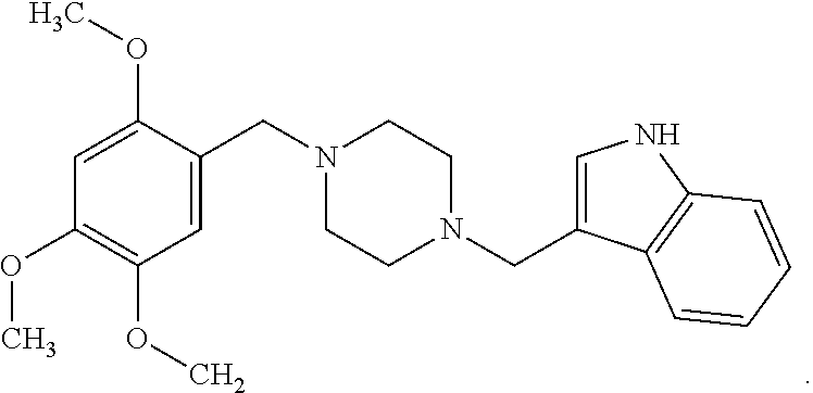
C1=CC2=C(C=C1)NC=C2CN1CCN(CC2=CC(OC)=C(OC)C=C2OC)CC1
